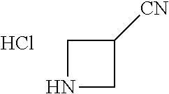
C1NCC1[CN].Cl
